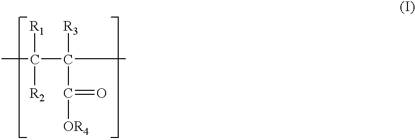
CC(C(C)([R3])C([OR4])=O)([R1])[R2]
